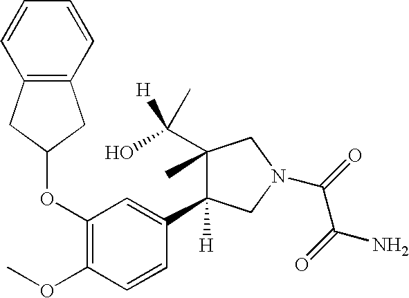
C1(OC2CC3=C(C2)C=CC=C3)=C(OC)C=CC(C2([H])C(C)(C([H])(C)O)CN(C(C(N)=O)=O)C2)=C1
